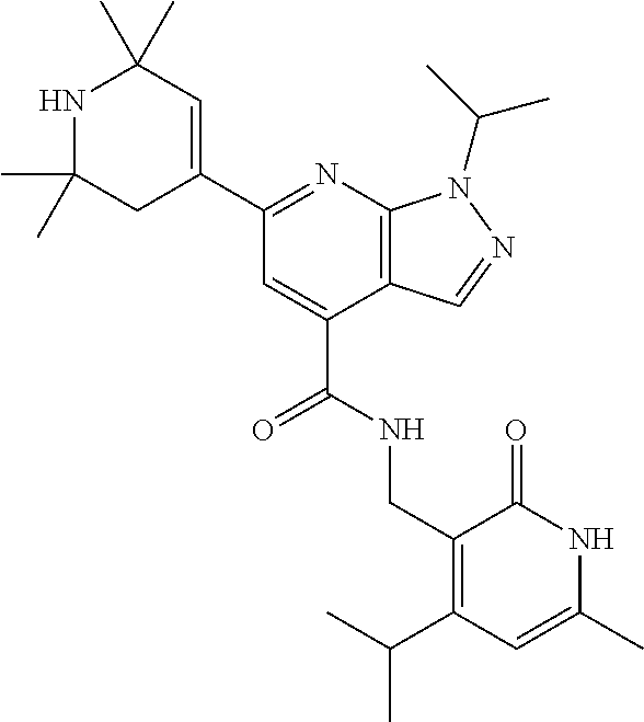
C(C1=CC(C2=CC(C)(C)NC(C)(C)C2)=NC2=C1C=NN2C(C)C)(NCC1=C(C(C)C)C=C(C)NC1=O)=O
